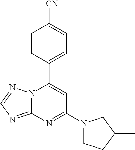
C12=NC=NN1C(C1=CC=C([CN])C=C1)=CC(N1CCC(C)C1)=N2
